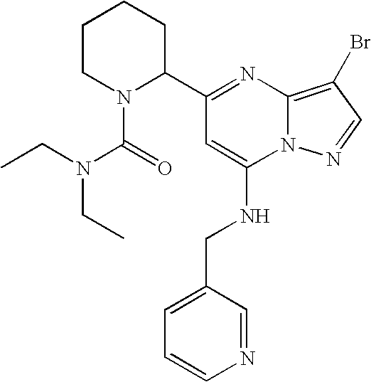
C1CN(C(=O)N(CC)CC)C(C2=NC3=C(Br)C=NN3C(NCC3=CC=CN=C3)=C2)CC1
